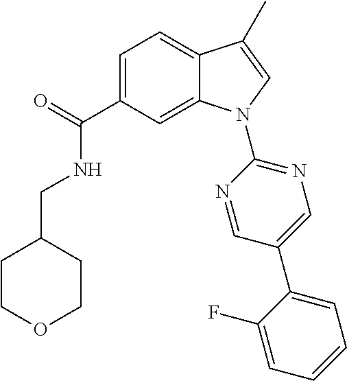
O=C(C1=CC=C2C(=C1)N(C1=NC=C(C3=CC=CC=C3F)C=N1)C=C2C)NCC1CCOCC1
